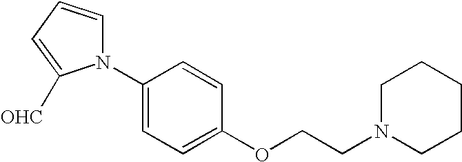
C1(N2C=CC=C2[OHC])=CC=C(OCCN2CCCCC2)C=C1
